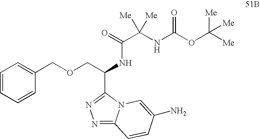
C1=CC=CC(COCC(NC(C(NC(OC([Me])([Me])[Me])=O)([Me])[Me])=O)C2=NN=C3N2C=C(N)C=C3)=C1
